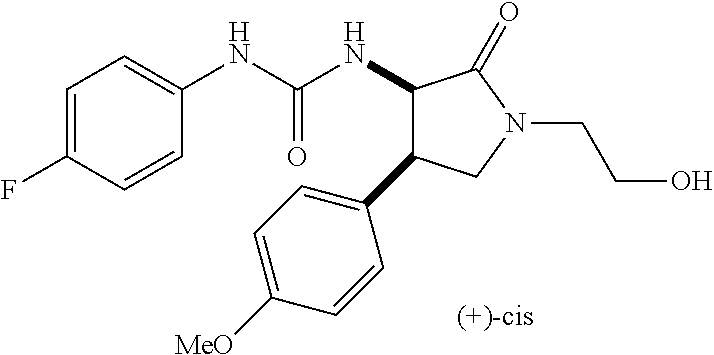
C1=C(F)C=CC(NC(NC2C(C3=CC=C([MeO])C=C3)CN(CCO)C2=O)=O)=C1
